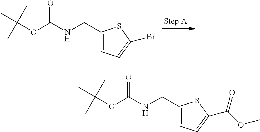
C1(CNC(OC(C)(C)C)=O)=CC=C(Br)S1.C1(CNC(OC(C)(C)C)=O)=CC=C(C(OC)=O)S1
